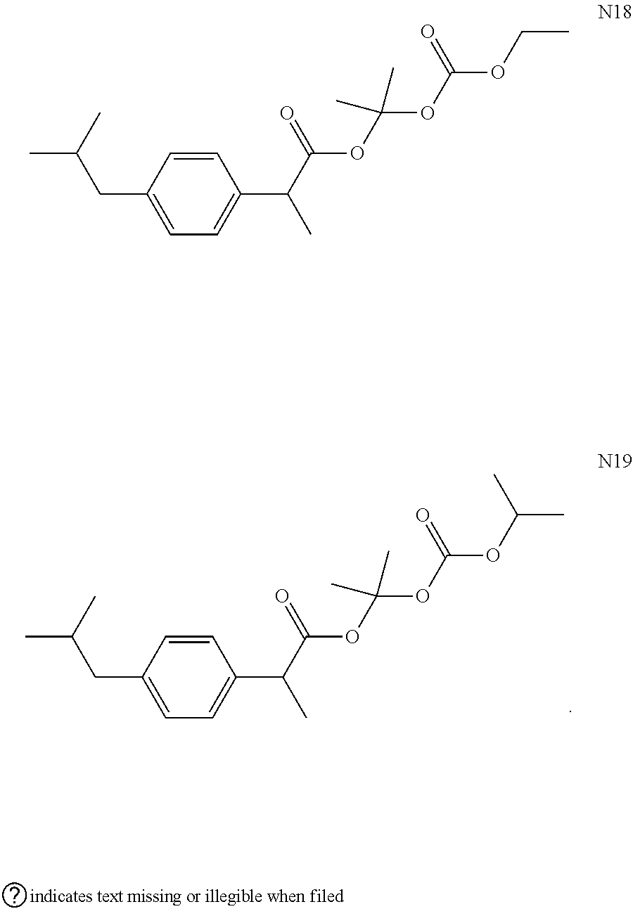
C1(CC(C)C)=CC=C(C(C(=O)OC(OC(OC(C)C)=O)(C)C)C)C=C1.C1(CC(C)C)=CC=C(C(C(=O)OC(OC(OCC)=O)(C)C)C)C=C1
